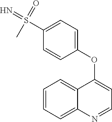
C1=CC=C2C(=C1)C(OC1=CC=C(S(=N)(C)=O)C=C1)=CC=N2
